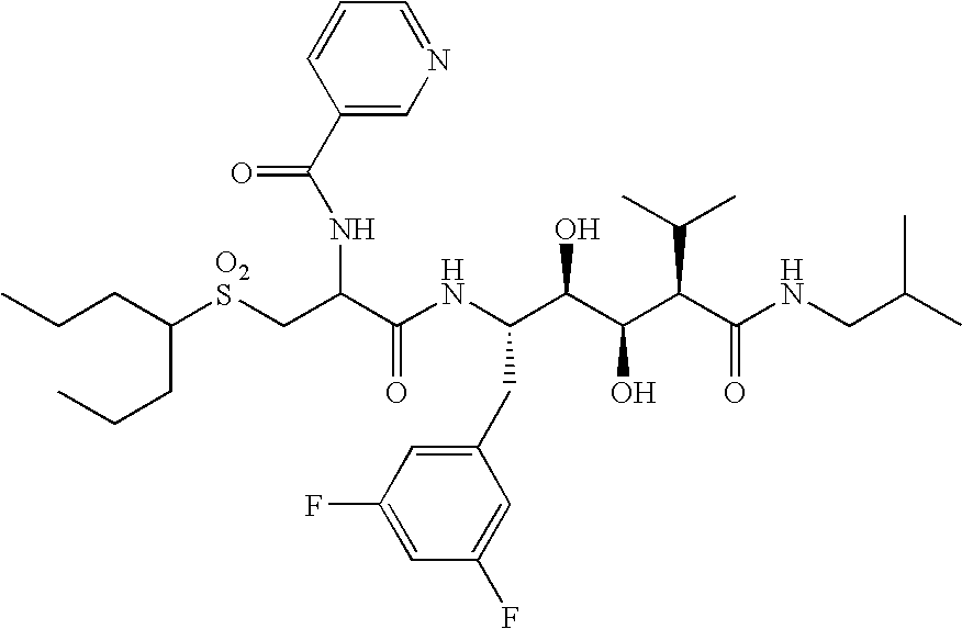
C(CC(CCC)[O2S]CC(C(NC(C(C(C(C(NCC(C)C)=O)C(C)C)O)O)CC1=CC(F)=CC(F)=C1)=O)NC(=O)C1=CN=CC=C1)C
